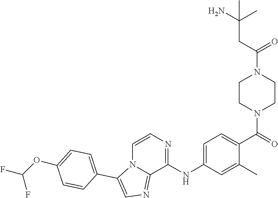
NC(C)(CC(N1CCN(C(=O)C2=CC=C(NC3=NC=CN4C3=NC=C4C3=CC=C(OC(F)F)C=C3)C=C2C)CC1)=O)C
